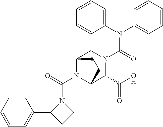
C(N1C(C2=CC=CC=C2)CC1)(N1C2C(C(=O)O)N(C(N(C3=CC=CC=C3)C3=CC=CC=C3)=O)CC1CC2)=O
